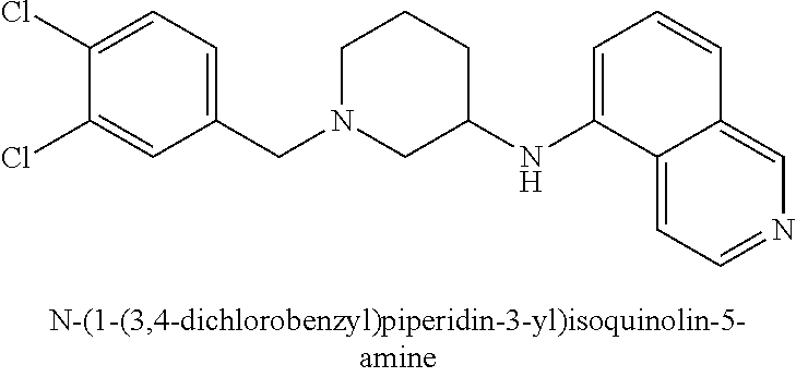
C1N(CC2=CC=C(Cl)C(Cl)=C2)CC(NC2=CC=CC3=CN=CC=C23)CC1
